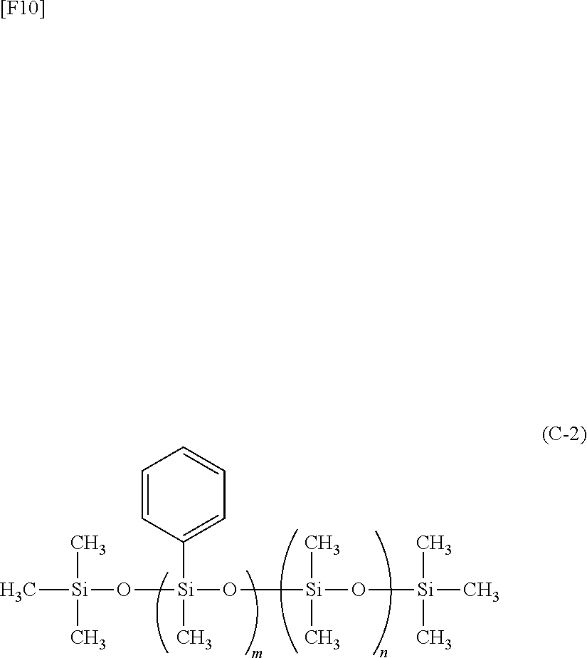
C[Si](O[Si](O[Si](O[Si](C)(C)C)(C)C)(C)C1=CC=CC=C1)(C)C.[[F10]]
